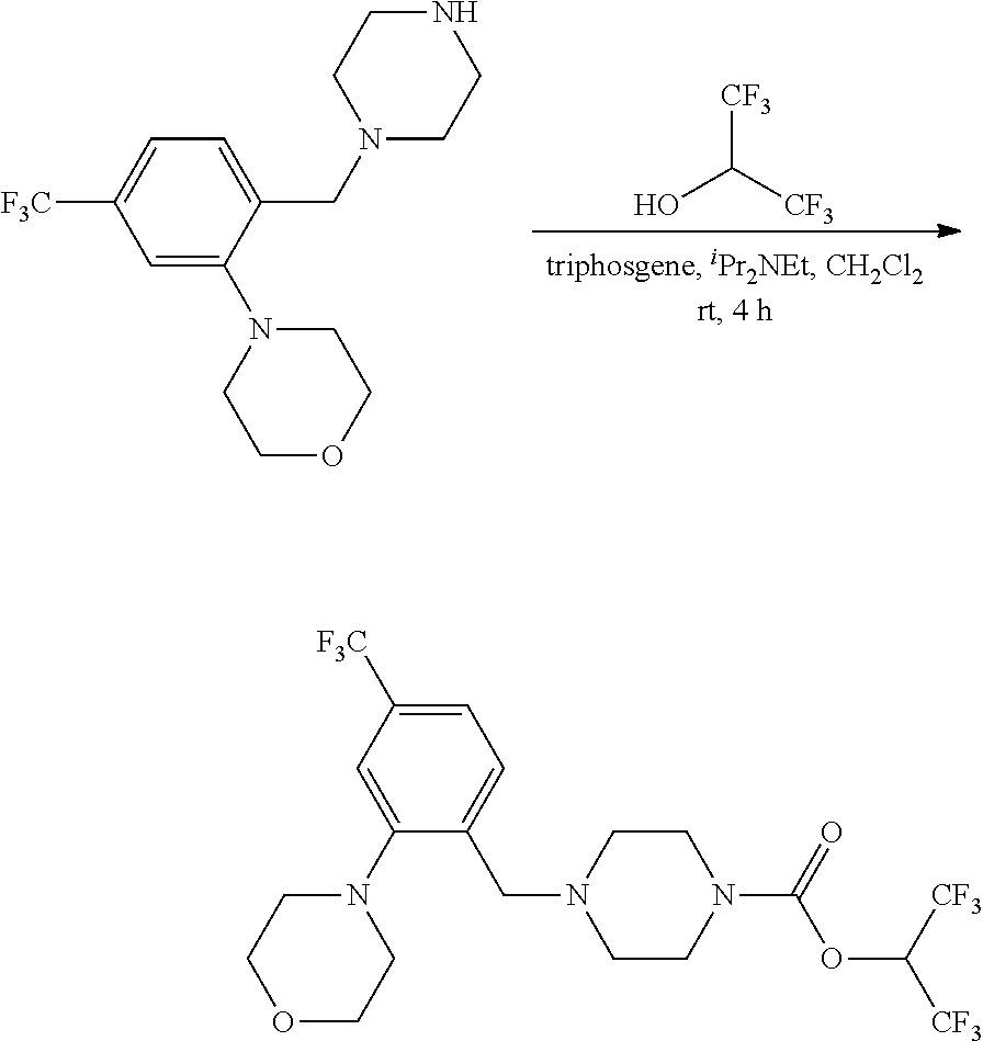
C1(CN2CCNCC2)=CC=C([F3C])C=C1N1CCOCC1.[CF3]C([CF3])O.C1=C(N2CCOCC2)C(CN2CCN(C(=O)OC([CF3])[CF3])CC2)=CC=C1[F3C]
